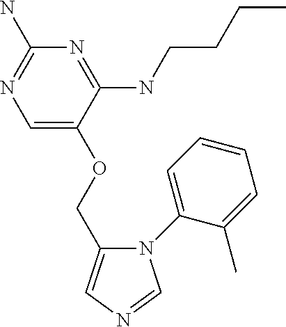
C1=C(OCC2=CN=CN2C2=CC=CC=C2C)C(NCCCC)=NC(N)=N1
